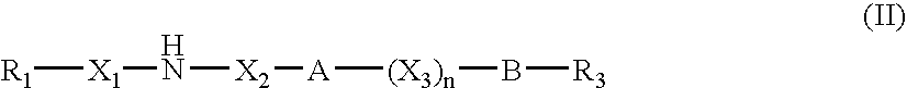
[R1][X1]N[X2][A][(X3)n]B[R3]
